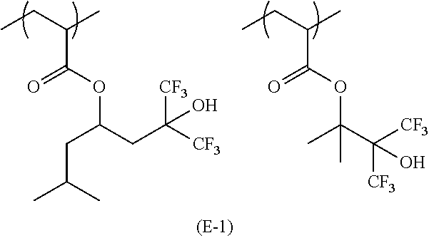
O=C(OC(CC(C)C)CC([CF3])([CF3])O)C(CC)C.O=C(OC(C)(C([CF3])([CF3])O)C)C(CC)C
